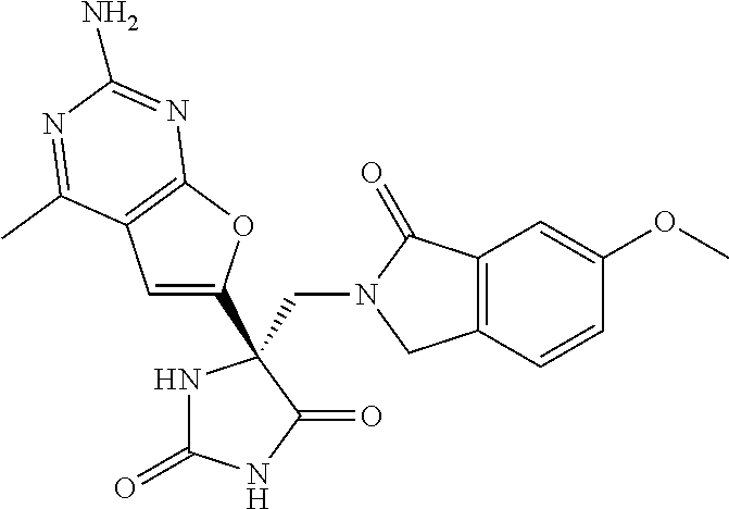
C1=C(C2(CN3CC4=C(C3=O)C=C(OC)C=C4)NC(=O)NC2=O)OC2=C1C(C)=NC(N)=N2
